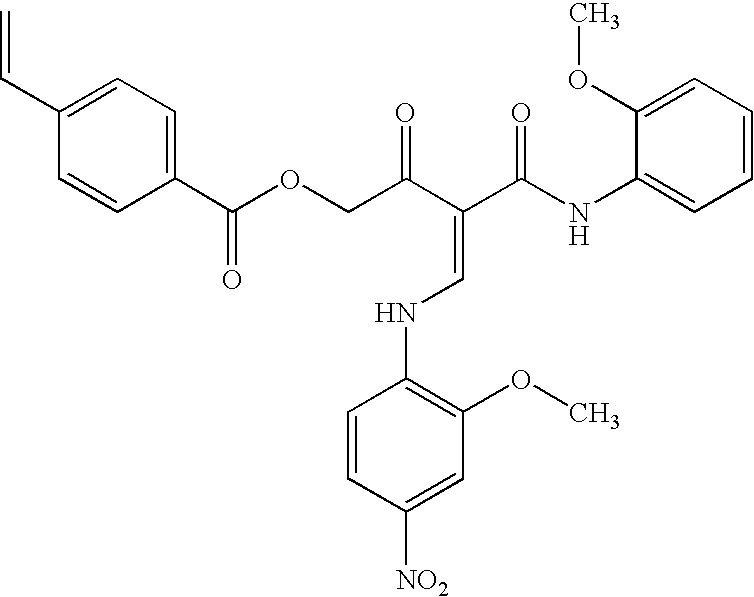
C1(C=C)=CC=C(C(OCC(C(C(NC2=CC=CC=C2OC)=O)=CNC2=C(OC)C=C([NO2])C=C2)=O)=O)C=C1
